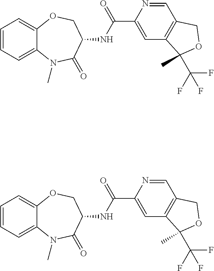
C1=CC=C2C(=C1)OCC(NC(C1=CC3=C(C=N1)COC3(C(F)(F)F)C)=O)C(=O)N2C.C1=CC=C2C(=C1)OCC(NC(C1=CC3=C(C=N1)COC3(C(F)(F)F)C)=O)C(=O)N2C
